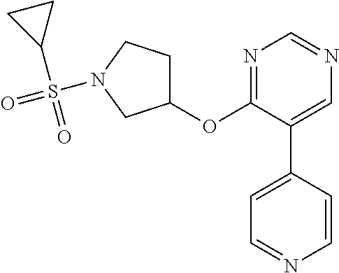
C1(OC2=NC=NC=C2C2=CC=NC=C2)CCN(S(=O)(=O)C2CC2)C1
